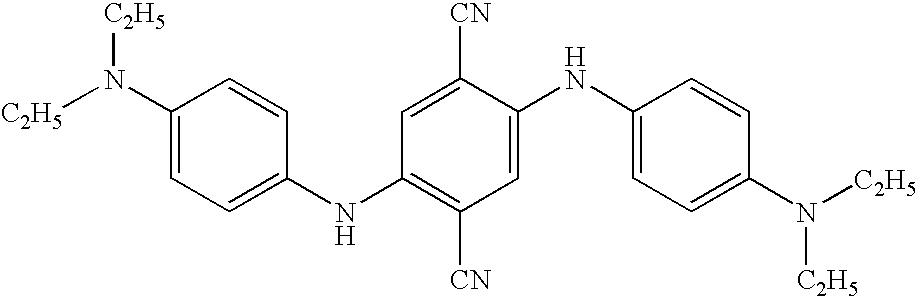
C1(N([C2H5])[C2H5])=CC=C(NC2=C([CN])C=C(NC3=CC=C(N([C2H5])[C2H5])C=C3)C([CN])=C2)C=C1
